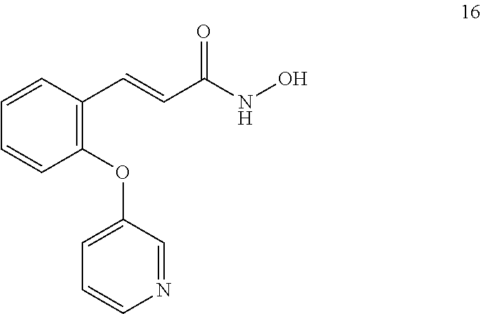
C1(OC2=CC=CN=C2)=C(C=CC(NO)=O)C=CC=C1
